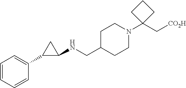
C1=CC=CC(C2C(NCC3CCN(C4(C[CO2H])CCC4)CC3)C2)=C1
